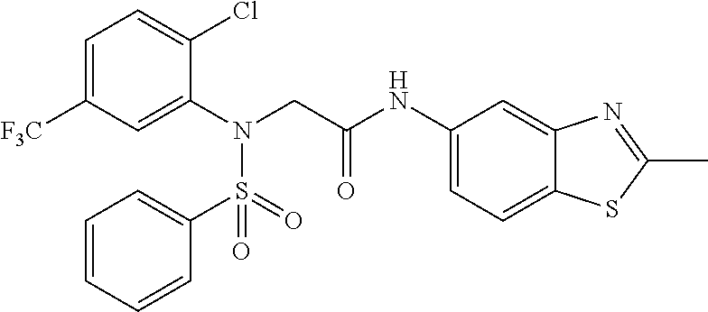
N(CC(NC1=CC=C2C(=C1)N=C(C)S2)=O)(S(=O)(C1=CC=CC=C1)=O)C1=CC([F3C])=CC=C1Cl
